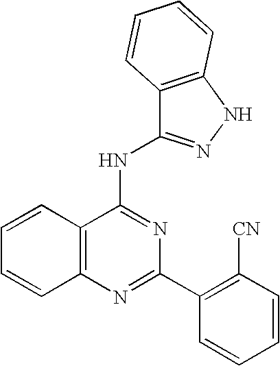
C12=C(N=C(C3=C([CN])C=CC=C3)N=C1NC1=NNC3=C1C=CC=C3)C=CC=C2
